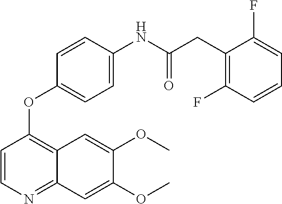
O(C)C1=CC2=NC=CC(OC3=CC=C(NC(CC4=C(F)C=CC=C4F)=O)C=C3)=C2C=C1OC
